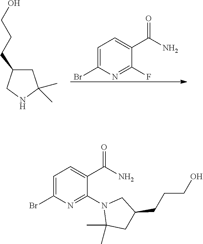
C1C(CCCO)CNC1(C)C.C1=C(Br)N=C(F)C(C(N)=O)=C1.C1=C(Br)N=C(N2CC(CCCO)CC2(C)C)C(C(N)=O)=C1
